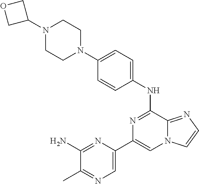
C1=C(C2=CN3C(=NC=C3)C(NC3=CC=C(N4CCN(C5COC5)CC4)C=C3)=N2)N=C(N)C(C)=N1
